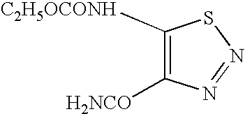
[C2H5OCONH]C1=C([H2NCO])N=NS1
